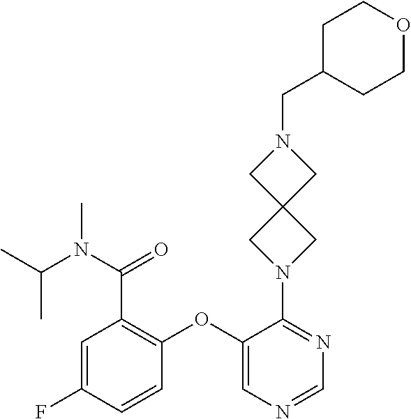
C1=C(F)C=CC(OC2=CN=CN=C2N2CC3(C2)CN(CC2CCOCC2)C3)=C1C(=O)N(C(C)C)C
